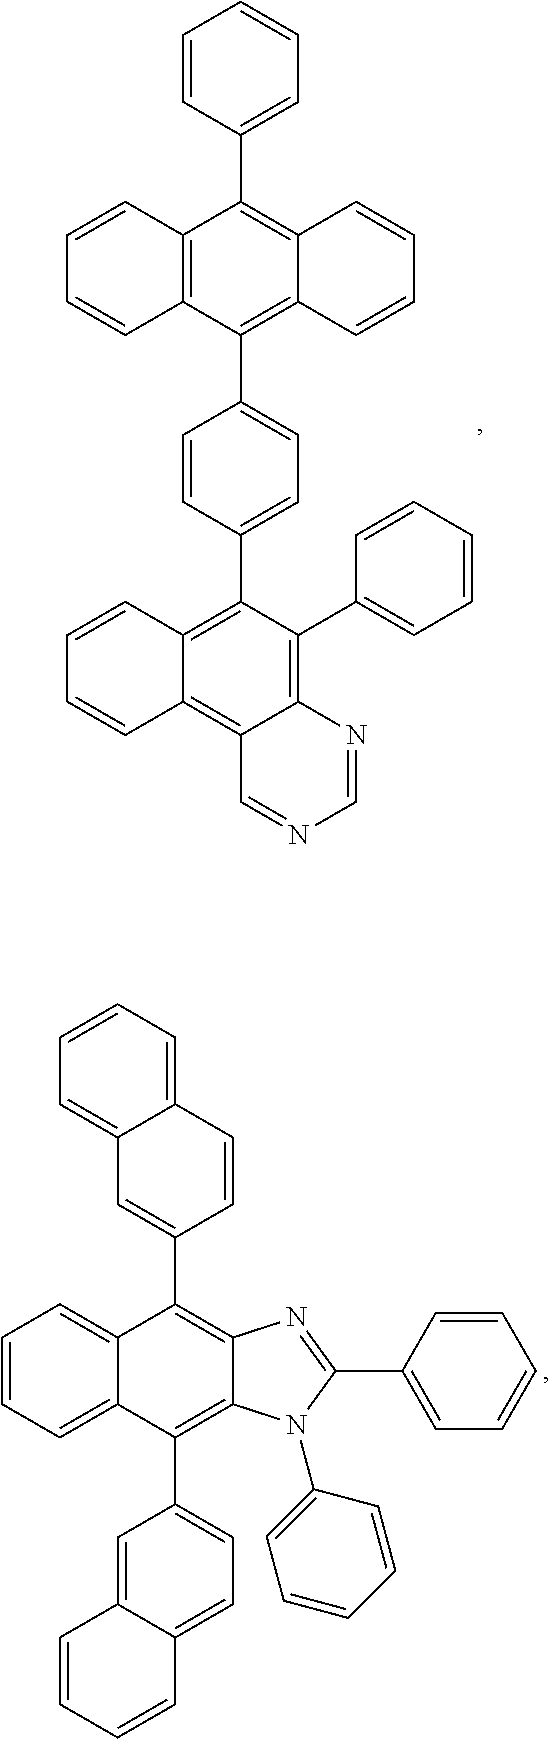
C1=CC2=C(C=C1)C(C1=CC=C(C3=C4C(=C5C(=C3C3=CC=CC=C3)N=CN=C5)C=CC=C4)C=C1)=C1C(=C2C2=CC=CC=C2)C=CC=C1.C1=CC=C2C(=C1)C(C1=CC3=CC=CC=C3C=C1)=C1C(=C2C2=CC=C3C(=C2)C=CC=C3)N(C2=CC=CC=C2)C(C2=CC=CC=C2)=N1
